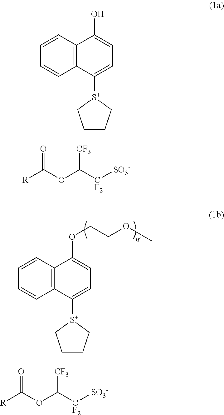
C1=CC2=C(C=C1)C([S+]1CCCC1)=CC=C2O.O=C(OC([CF2][SO3-])[CF3])[R].C1=CC2=C(C=C1)C([S+]1CCCC1)=CC=C2OCCOC.O=C(OC([CF2][SO3-])[CF3])[R]
